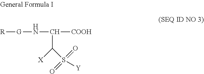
[R][G]NC([COOH])C(S([Y])(=O)=O)[X]
